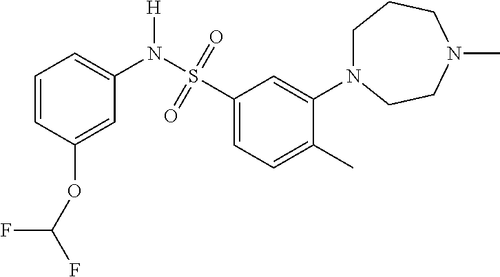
C1=CC(OC(F)F)=CC(N(S(C2=CC=C(C)C(N3CCCN(C)CC3)=C2)(=O)=O)[H])=C1
